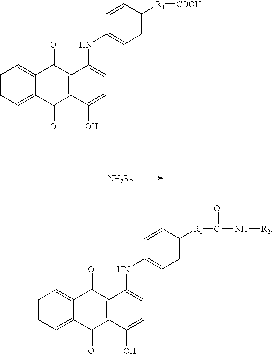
C1=CC=C2C(=C1)C(=O)C1=C(C2=O)C(O)=CC=C1NC1=CC=C([R1][COOH])C=C1.[NH2R2].C1=CC=C2C(=C1)C(=O)C1=C(C2=O)C(O)=CC=C1NC1=CC=C([R1]C(N[R2])=O)C=C1
